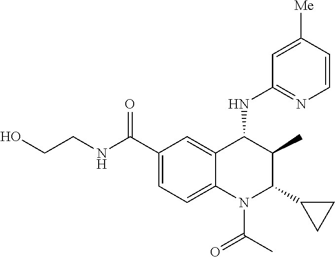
C12=CC(C(NCCO)=O)=CC=C1N(C(C)=O)C(C1CC1)C(C)C2NC1=NC=CC([Me])=C1
